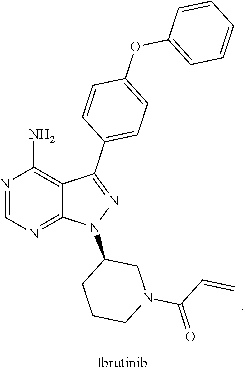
N1=CN=C2C(=C1N)C(C1=CC=C(OC3=CC=CC=C3)C=C1)=NN2C1CCCN(C(=O)C=C)C1
